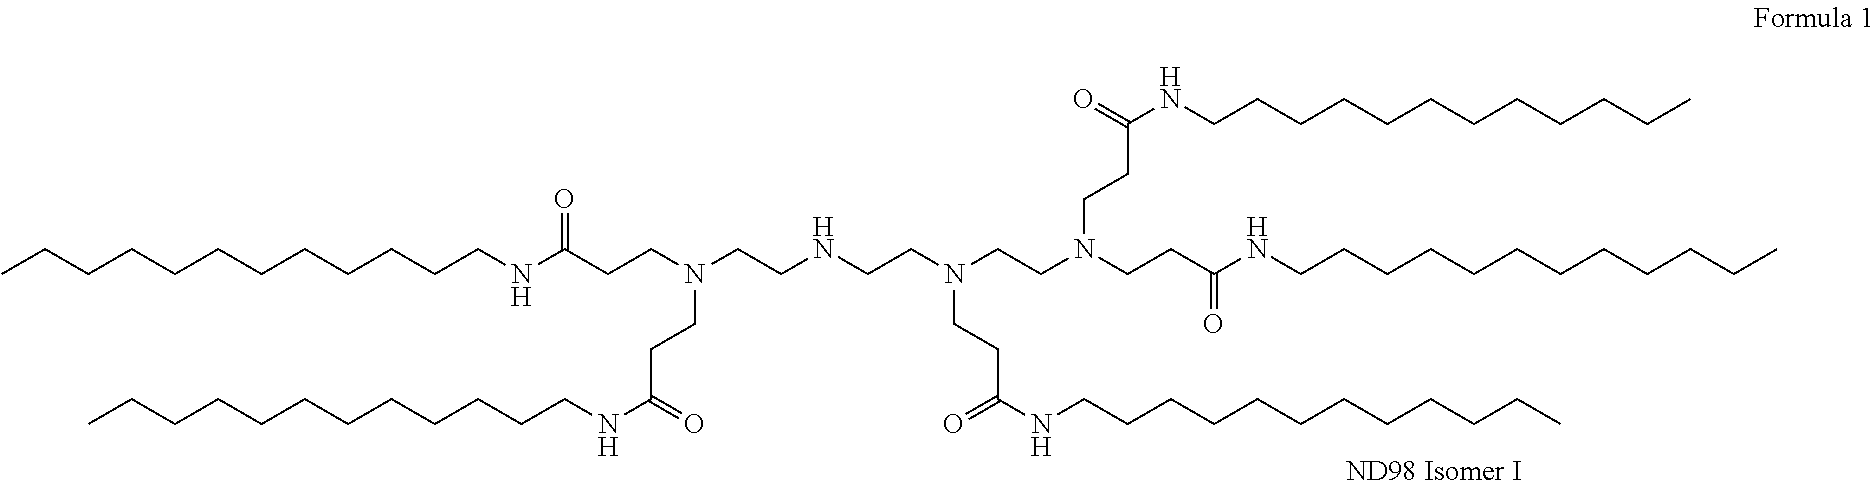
CCCCCCCCCCCCNC(CCN(CCNCCN(CCN(CCC(NCCCCCCCCCCCC)=O)CCC(=O)NCCCCCCCCCCCC)CCC(NCCCCCCCCCCCC)=O)CCC(NCCCCCCCCCCCC)=O)=O
